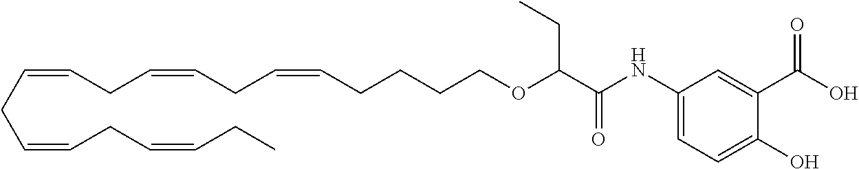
C(=CCC=CCC=CCCCCOC(CC)C(=O)NC1=CC=C(O)C(C(O)=O)=C1)CC=CCC=CCC
